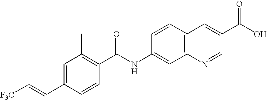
C1=C(C=C[F3C])C=CC(C(NC2=CC3=C(C=C2)C=C(C(O)=O)C=N3)=O)=C1C
